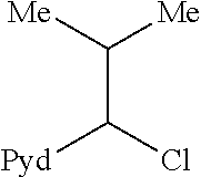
C(C(Cl)[Pyd])([Me])[Me]
